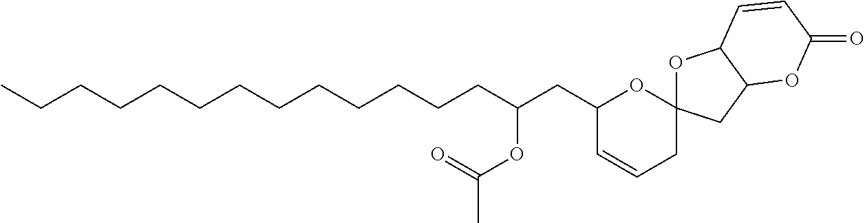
C(CCCCCCCCCCCC(CC1C=CCC2(O1)OC1C(C2)OC(=O)C=C1)OC(C)=O)C
